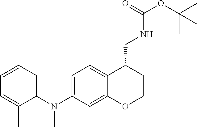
C1=C(C)C(N(C2=CC=C3C(=C2)OCCC3CNC(OC(C)(C)C)=O)C)=CC=C1
